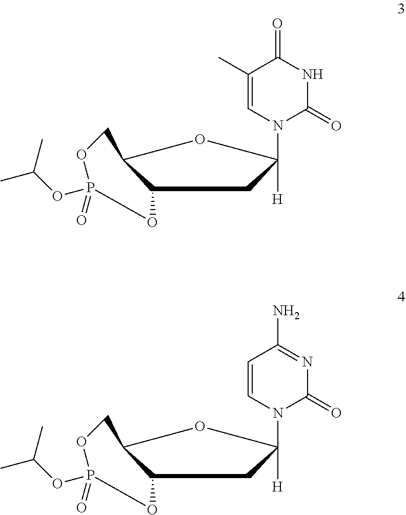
C12OP(OC(C)C)(=O)OCC1OC([H])(N1C(=O)NC(=O)C(C)=C1)C2.C12OP(OC(C)C)(=O)OCC1OC([H])(N1C(=O)N=C(N)C=C1)C2
